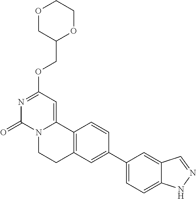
O1CC(COC2=NC(=O)N3C(=C2)C2=C(CC3)C=C(C3=CC=C4C(=C3)C=NN4)C=C2)OCC1
